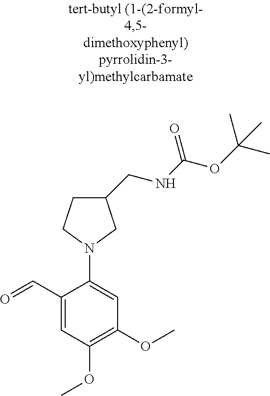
C1(CNC(=O)OC(C)(C)C)CCN(C2=CC(OC)=C(OC)C=C2C=O)C1
